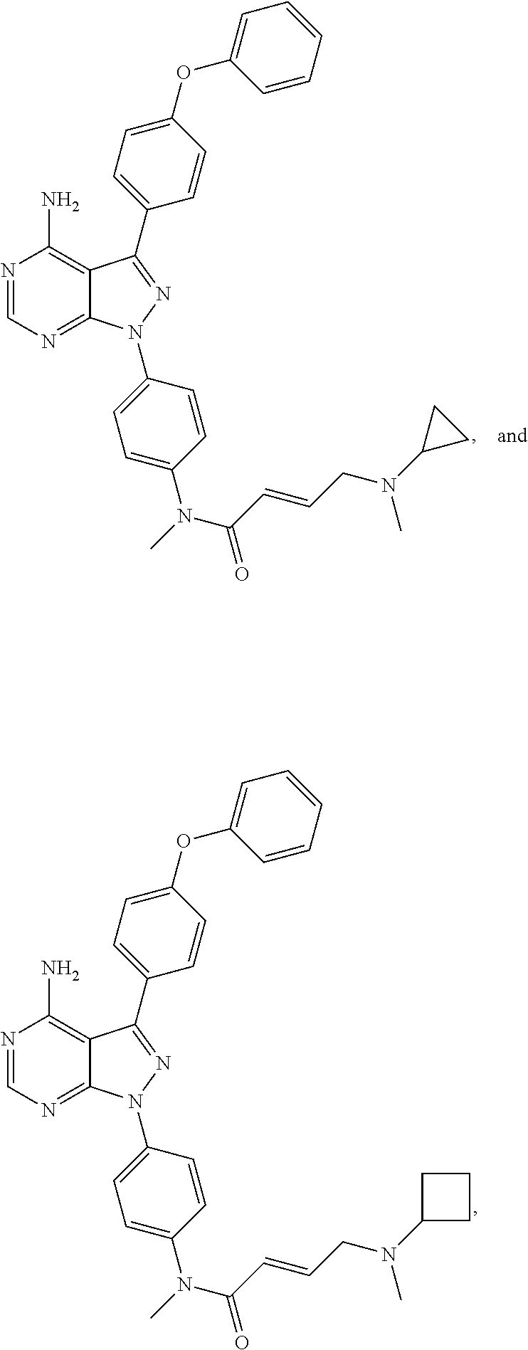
N1=CN=C2C(=C1N)C(C1=CC=C(OC3=CC=CC=C3)C=C1)=NN2C1=CC=C(N(C)C(C=CCN(C2CC2)C)=O)C=C1.N1=CN=C2C(=C1N)C(C1=CC=C(OC3=CC=CC=C3)C=C1)=NN2C1=CC=C(N(C)C(C=CCN(C2CCC2)C)=O)C=C1
